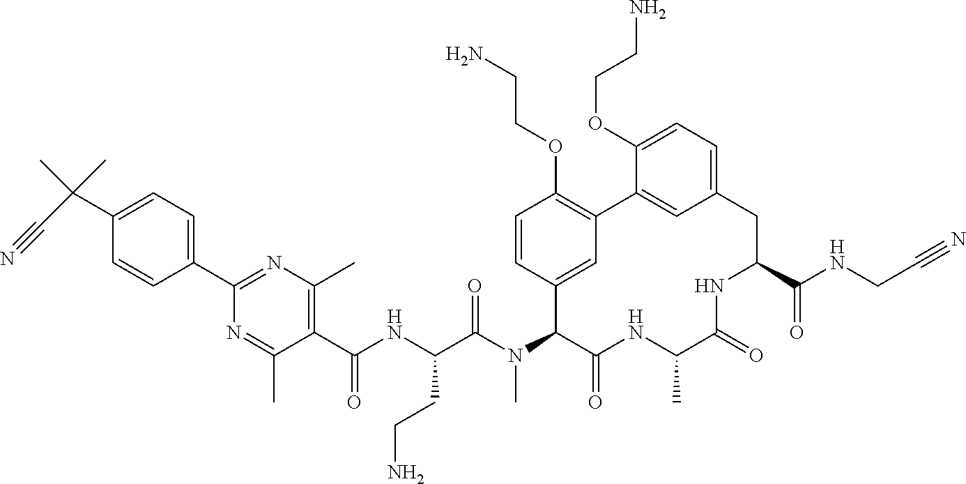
C1(C(NC(C(N(C2C(=O)NC(C)C(=O)NC(C(NCC#N)=O)CC3=CC=C(OCCN)C(=C3)C3=C(OCCN)C=CC2=C3)C)=O)CCN)=O)=C(C)N=C(C2=CC=C(C(C)(C)C#N)C=C2)N=C1C
